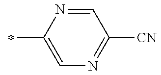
C1=C(C)N=CC([CN])=N1
